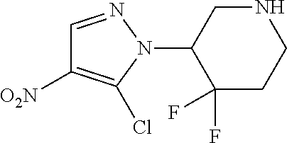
C1=NN(C2C(F)(F)CCNC2)C(Cl)=C1[O2N]
